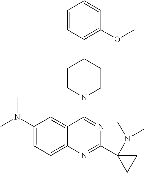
C1(N(C)C)=CC=C2C(=C1)C(N1CCC(C3=C(OC)C=CC=C3)CC1)=NC(C1(N(C)C)CC1)=N2
